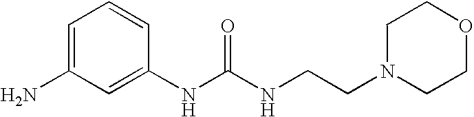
C1=C(N)C=C(NC(NCCN2CCOCC2)=O)C=C1
